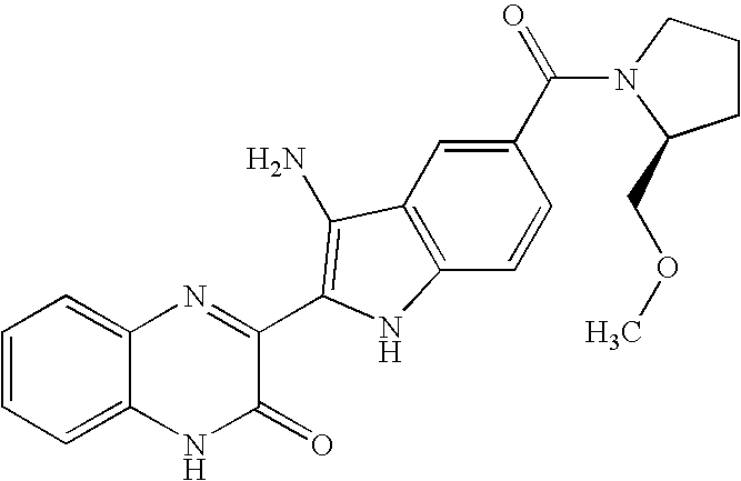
C1=C2C(=CC=C1)N=C(C1=C(N)C3=C(C=CC(C(=O)N4C(COC)CCC4)=C3)N1)C(=O)N2
